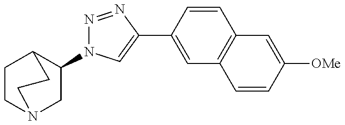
C1(N2N=NC(C3=CC4=C(C=C3)C=C([OMe])C=C4)=C2)CN2CCC1CC2
